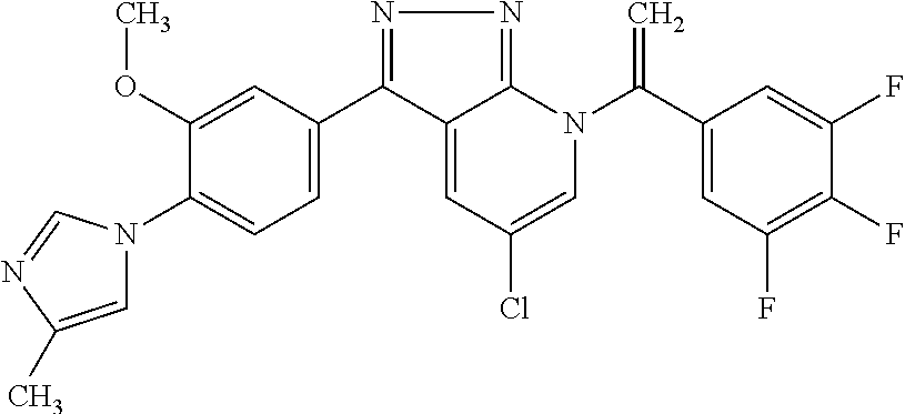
N1=C(C2=CC=C(N3C=C(C)N=C3)C(OC)=C2)C2=CC(Cl)=CN(C(C3=CC(F)=C(F)C(F)=C3)=C)C2=N1
